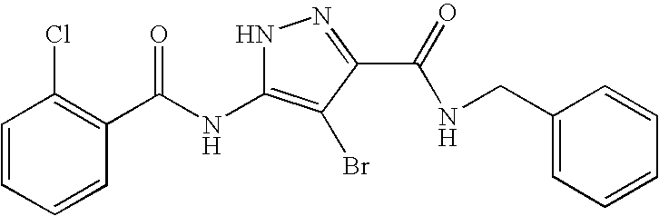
C1=CC=CC(C([N H]C2=C(Br)C(C(NCC3=CC=CC=C3)=O)=NN2)=O)=C1Cl
